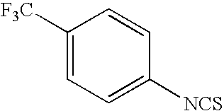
C1([F3C])=CC=C([NCS])C=C1
